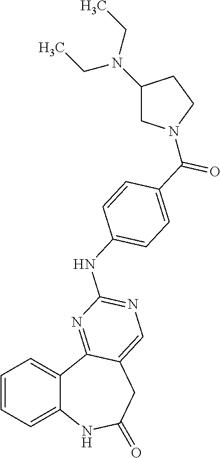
C1=CC=C2C(=C1)C1=NC(NC3=CC=C(C(=O)N4CC(N(CC)CC)CC4)C=C3)=NC=C1CC(=O)N2
